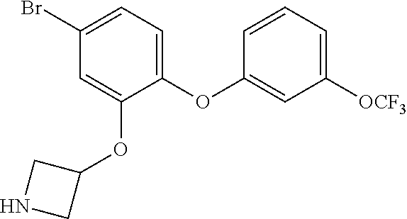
C1(Br)=CC=C(OC2=CC([OCF3])=CC=C2)C(OC2CNC2)=C1
